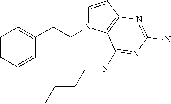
C1=CC2=C(N1CCC1=CC=CC=C1)C(NCCCC)=NC(N)=N2
